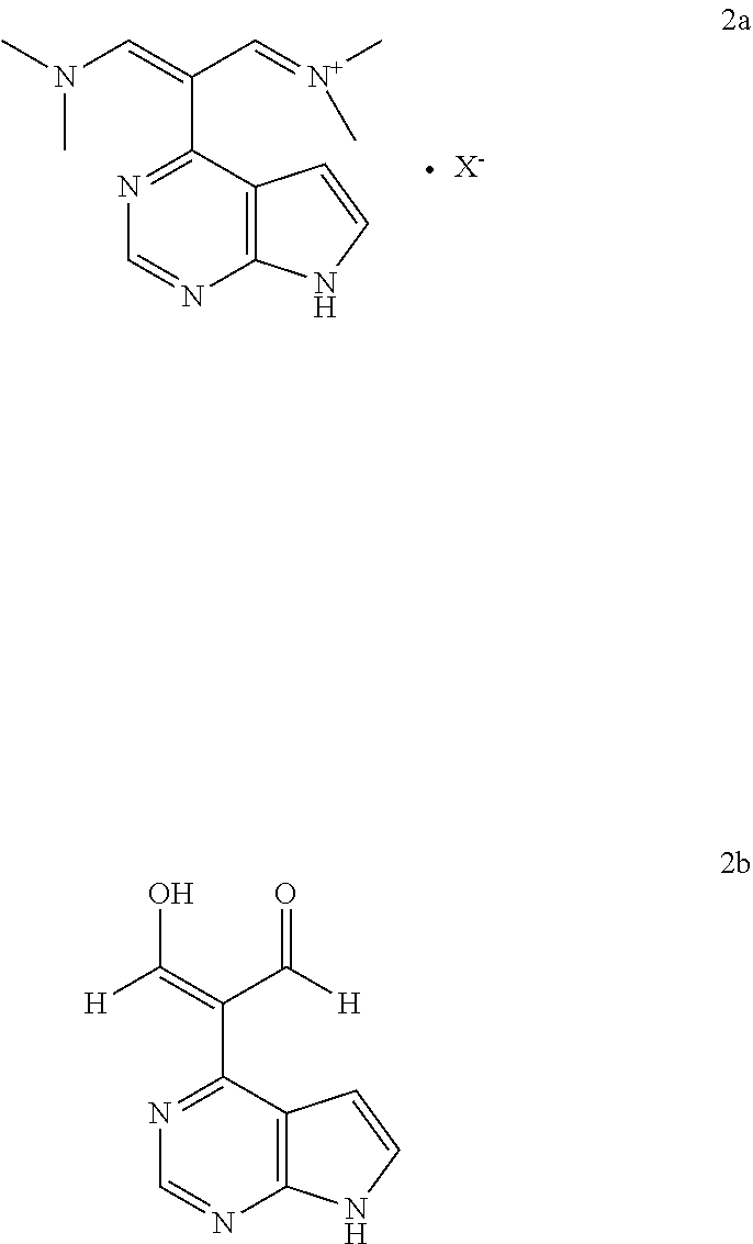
C12=C(C(C(=CN(C)C)C=[N+](C)C)=NC=N1)C=CN2.[X-].C12=C(C(C(=C([H])O)C([H])=O)=NC=N1)C=CN2
